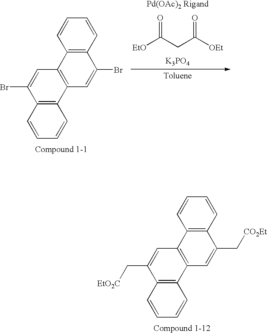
C1=CC2=C(C=C1)C1=C(C=C2C[CO2Et])C2=C(C(C[EtO2C])=C1)C=CC=C2.C1=CC2=C(C=C1)C1=C(C=C2Br)C2=C(C(Br)=C1)C=CC=C2.[EtO]C(CC([OEt])=O)=O.[K3PO4]
